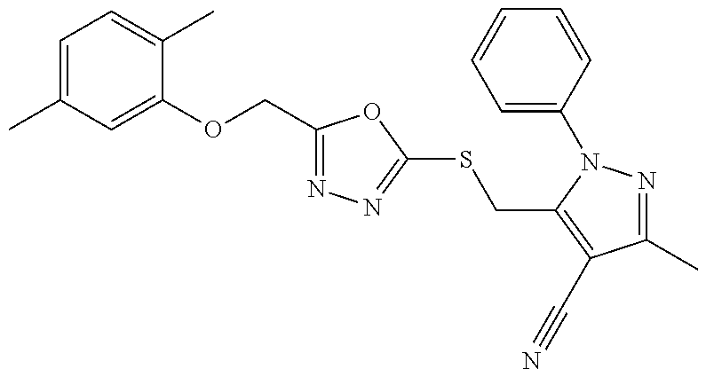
C1=C(C)C=C(OCC2=NN=C(SCC3=C(C#N)C(C)=NN3C3=CC=CC=C3)O2)C(C)=C1
